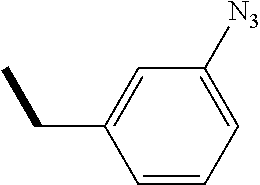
C1=C(CC)C=CC=C1[N3]
